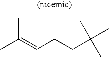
CC(=CCCC(C)(C)C)C
